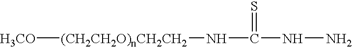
[(CH2CH2O)nCH2CH2]([H3CO])NC(NN)=S
